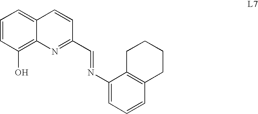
C1=CC(O)=C2C(=C1)C=CC(C=NC1=CC=CC3=C1CCCC3)=N2
